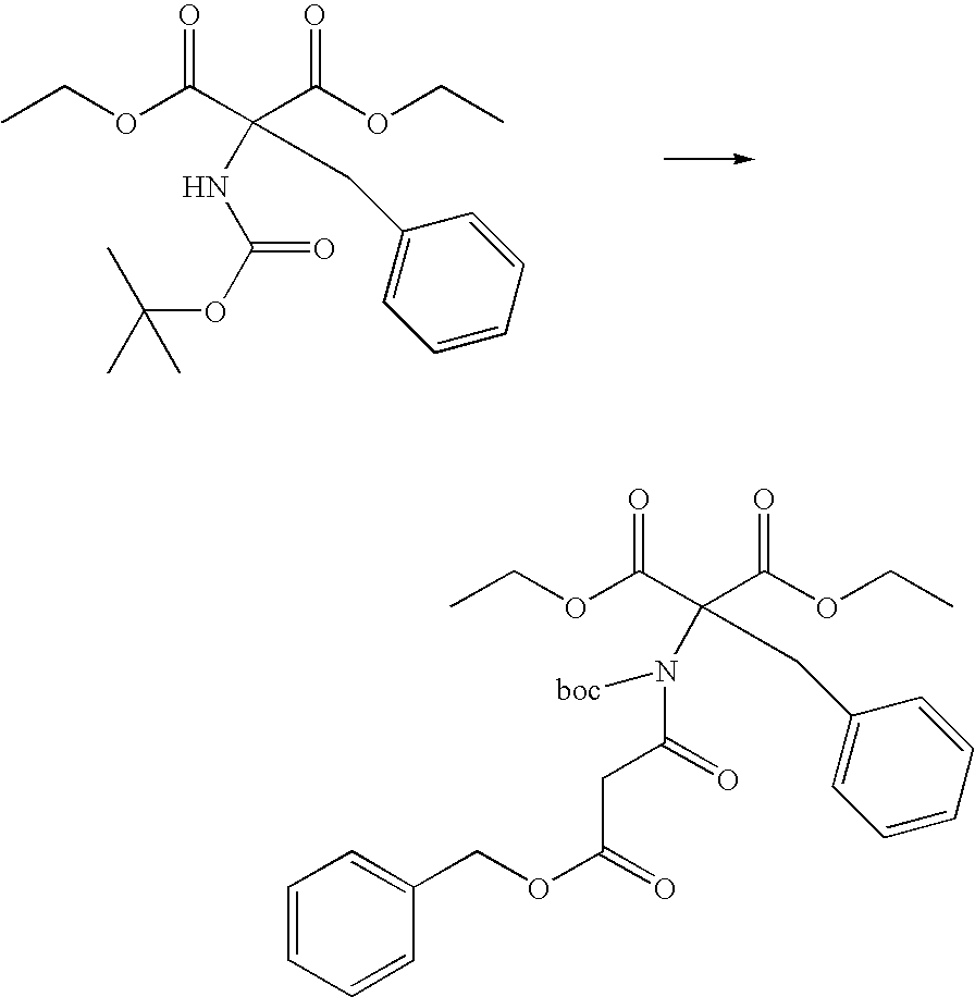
CCOC(C(C(OCC)=O)(NC(OC(C)(C)C)=O)CC1=CC=CC=C1)=O.CCOC(C(C(OCC)=O)(CC1=CC=CC=C1)N(C(CC(OCC1=CC=CC=C1)=O)=O)[boc])=O
